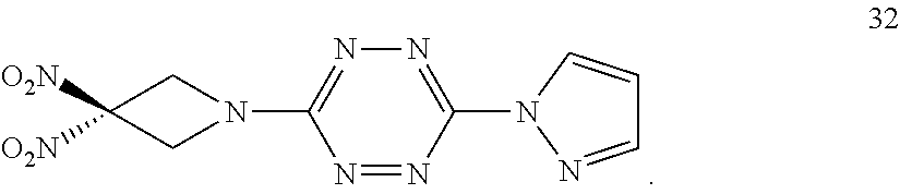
N1=C(N2CC([O2N])([O2N])C2)N=NC(N2N=CC=C2)=N1
